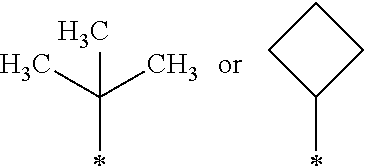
CC(C)(C)*.C1(*)CCC1
